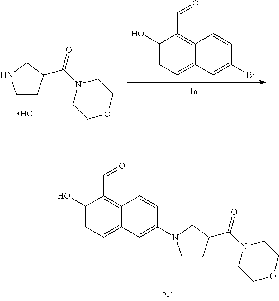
Cl.C1CC(C(=O)N2CCOCC2)CN1.C1(O)=CC=C2C(=C1C=O)C=CC(Br)=C2.C1(O)=CC=C2C(=C1C=O)C=CC(N1CCC(C(=O)N3CCOCC3)C1)=C2
